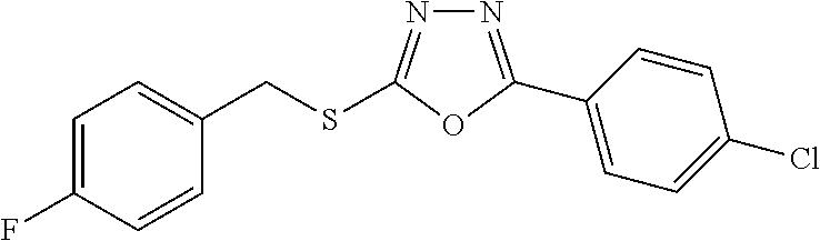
N1=C(C2=CC=C(Cl)C=C2)OC(SCC2=CC=C(F)C=C2)=N1
